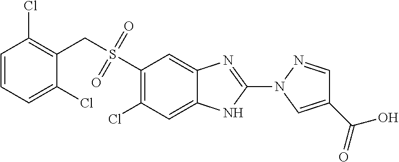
S(=O)(=O)(CC1=C(Cl)C=CC=C1Cl)C1=C(Cl)C=C2C(=C1)N=C(N1N=CC(C(=O)O)=C1)N2
